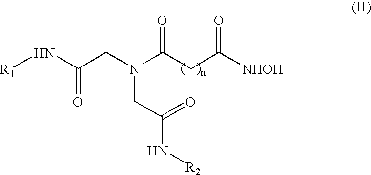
[R1]NC(=O)CN(CC(=O)N[R2])C(CC([NHOH])=O)=O
